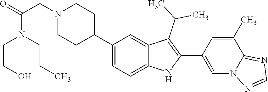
C1(C2CCN(CC(=O)N(CCC)CCO)CC2)=CC=C2C(=C1)C(C(C)C)=C(C1=CN3C(=NC=N3)C(C)=C1)N2
